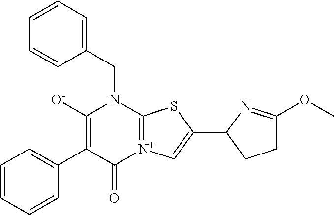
C1([O-])=C(C2=CC=CC=C2)C(=O)[N+]2=C(N1CC1=CC=CC=C1)SC(C1CCC(OC)=N1)=C2
